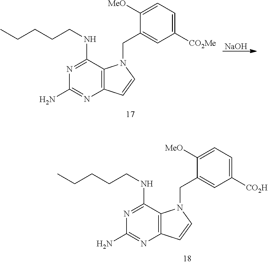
N1=C(NCCCCC)C2=C(N=C1N)C=CN2CC1=CC([CO2H])=CC=C1[MeO].N1=C(NCCCCC)C2=C(N=C1N)C=CN2CC1=CC([CO2Me])=CC=C1[MeO].[NaOH]
